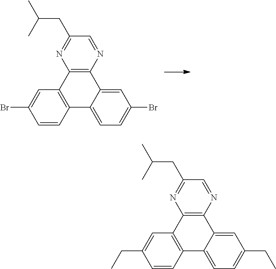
C12=C(C=C(Br)C=C1)C1=C(C3=CC(Br)=CC=C23)N=CC(CC(C)C)=N1.C12=C(C=C(CC)C=C1)C1=C(C3=CC(CC)=CC=C23)N=CC(CC(C)C)=N1
